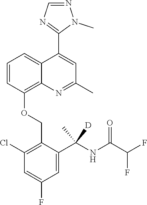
C1=CC(OCC2=C(Cl)C=C(F)C=C2C(NC(C(F)F)=O)(C)[D])=C2C(=C1)C(C1=NC=NN1C)=CC(C)=N2
